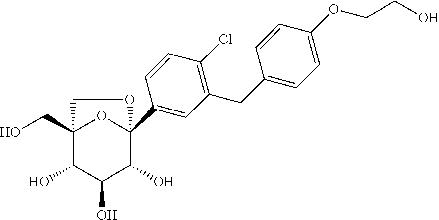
C1(CC2=CC=C(OCCO)C=C2)=C(Cl)C=CC(C23OC(CO)(C(O)C(O)C2O)CO3)=C1
